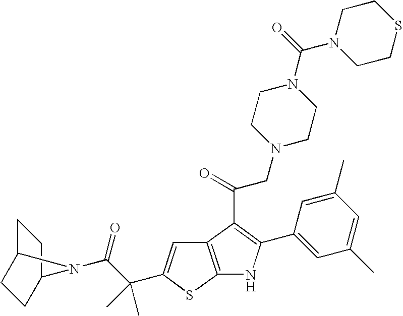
C1C2CCC(C1)N2C(C(C)(C)C1=CC2=C(S1)NC(C1=CC(C)=CC(C)=C1)=C2C(CN1CCN(C(N2CCSCC2)=O)CC1)=O)=O
